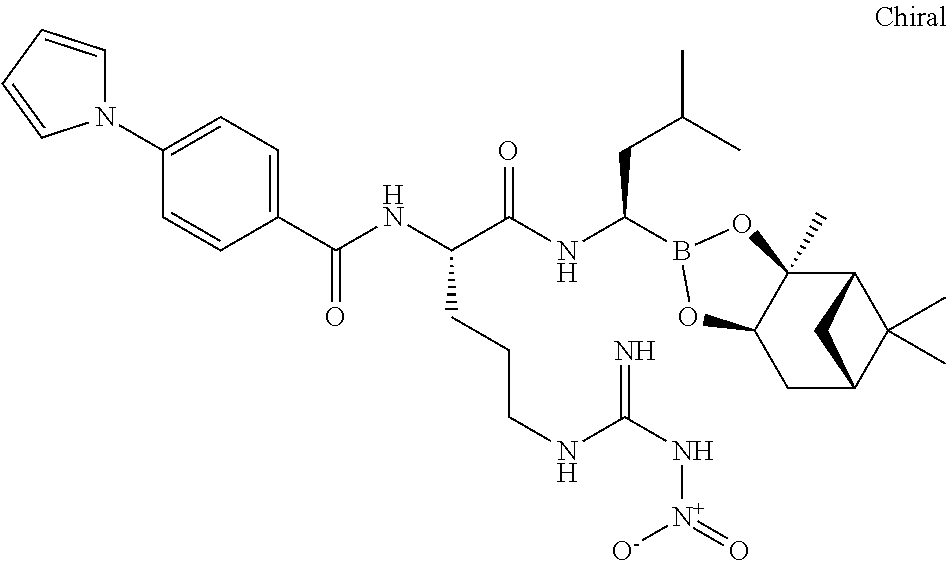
C12C3(C)C(CC(C1(C)C)C2)OB(C(NC(C(NC(C1=CC=C(N2C=CC=C2)C=C1)=O)CCCNC(N[N+]([O-])=O)=N)=O)CC(C)C)O3
